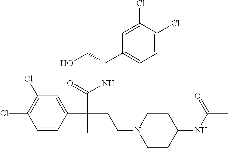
C1=CC(C(C(=O)NC(C2=CC=C(Cl)C(Cl)=C2)CO)(CCN2CCC(NC(=O)C)CC2)C)=CC(Cl)=C1Cl
